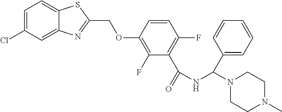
C12=CC(Cl)=CC=C1SC(COC1=C(F)C(C(=O)NC(N3CCN(C)CC3)C3=CC=CC=C3)=C(F)C=C1)=N2
